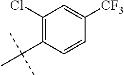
C1=CC([CF3])=CC(Cl)=C1C(C)(C)C
